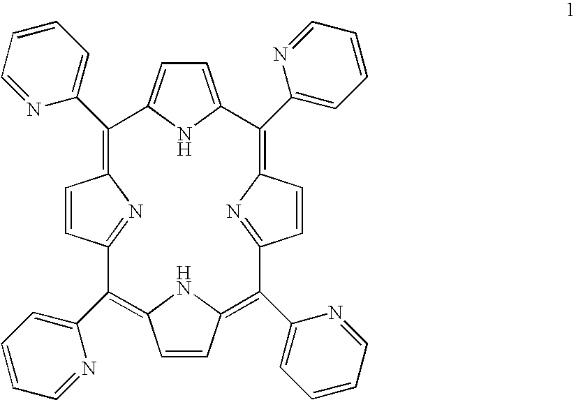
C1=C2NC(=C1)C(C1=CC=CC=N1)=C1C=CC(=N1)C(C1=CC=CC=N1)=C1C=CC(=C(C3=CC=CC=N3)C3=NC(=C2C2=CC=CC=N2)C=C3)N1
